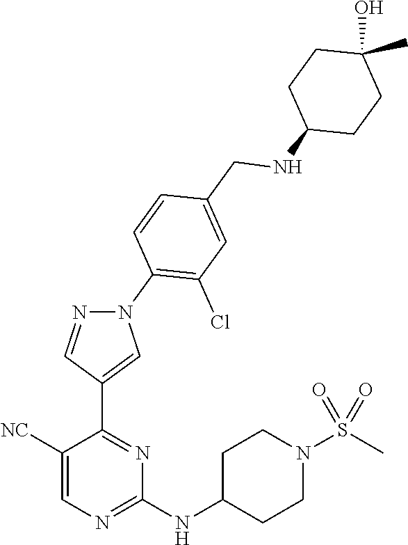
C1(NC2CCN(S(C)(=O)=O)CC2)=NC=C([NC])C(C2=CN(C3=C(Cl)C=C(CNC4CCC(O)(C)CC4)C=C3)N=C2)=N1
